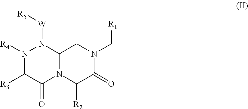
N1([R4])C([R3])C(=O)N2C(N1[W][R5])CN(C[R1])C(=O)C2[R2]
